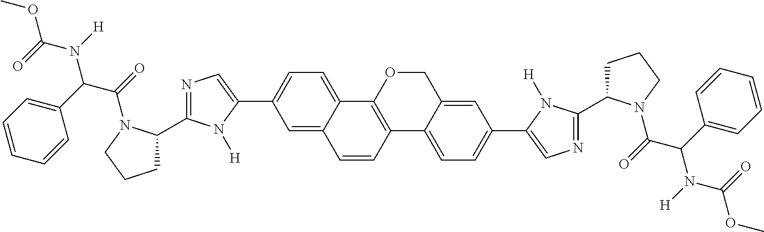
C1=C2C(=CC=C1C1=CN=C(C3CCCN3C(=O)C(C3=CC=CC=C3)N([H])C(=O)OC)N1[H])C1=C(C=C2)C2=CC=C(C3=CN=C(C4CCCN4C(=O)C(C4=CC=CC=C4)N([H])C(=O)OC)N3[H])C=C2CO1
